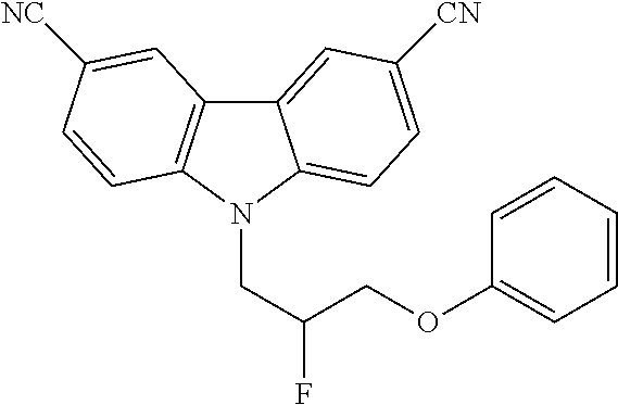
C12=CC([CN])=CC=C1N(CC(COC1=CC=CC=C1)F)C1=C2C=C([NC])C=C1
